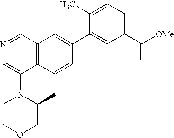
C12=C(C=CC(C3=CC(C([OMe])=O)=CC=C3C)=C1)C(N1CCOCC1C)=CN=C2
